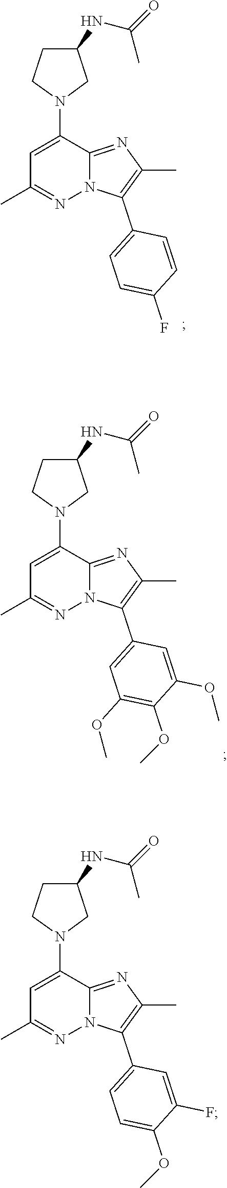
C1=C(N2CC(NC(=O)C)CC2)C2=NC(C)=C(C3=CC=C(OC)C(F)=C3)N2N=C1C.C1=C(N2CC(NC(=O)C)CC2)C2=NC(C)=C(C3=CC=C(F)C=C3)N2N=C1C.C1=C(N2CC(NC(=O)C)CC2)C2=NC(C)=C(C3=CC(OC)=C(OC)C(OC)=C3)N2N=C1C
